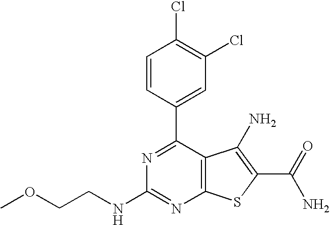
C1(C2=CC(Cl)=C(Cl)C=C2)=NC(NCCOC)=NC2=C1C(N)=C(C(N)=O)S2
